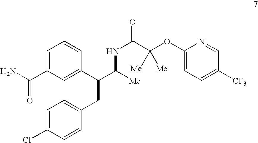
C1=C(C(=O)N)C=C(C(C([Me])NC(C([Me])(OC2=CC=C([CF3])C=N2)[Me])=O)CC2=CC=C(Cl)C=C2)C=C1
